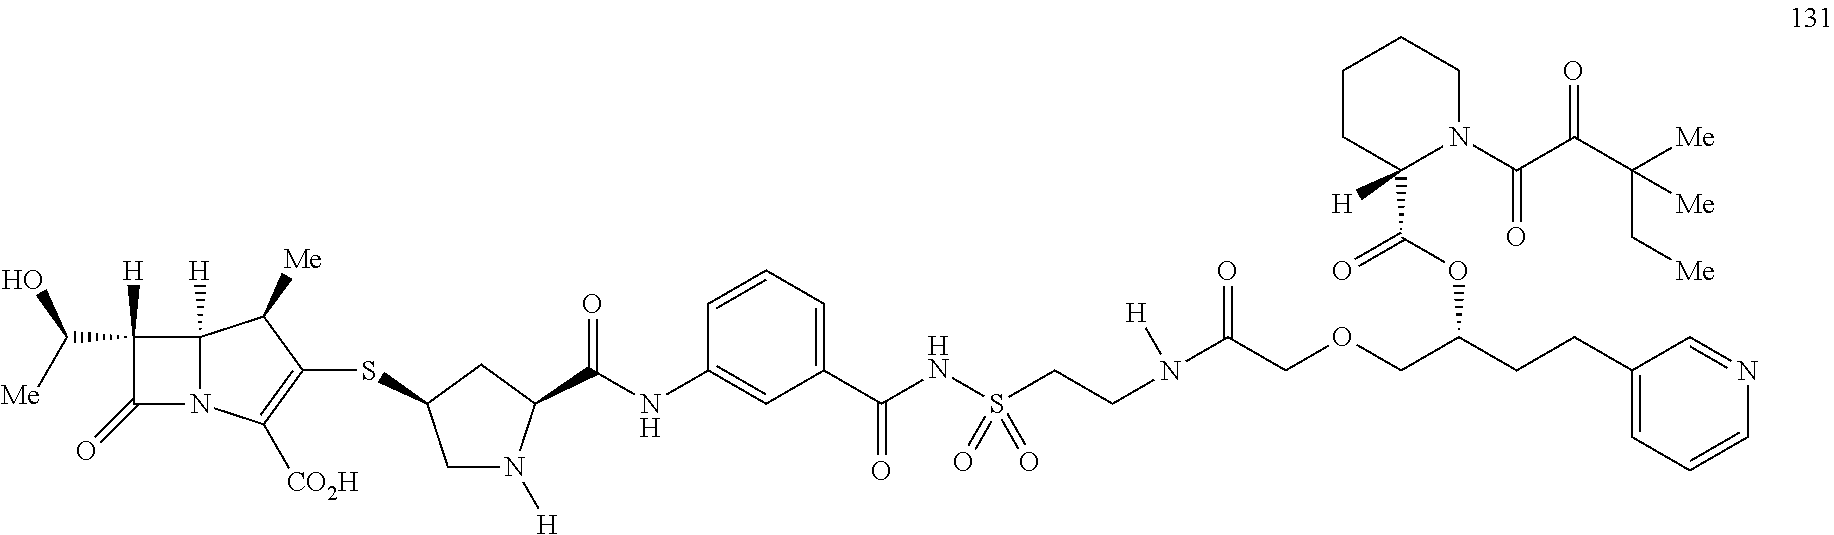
C1([H])(C([Me])O)C(=O)N2C1([H])C([Me])C(SC1CN([H])C(C(NC3=CC(C(NS(=O)(=O)CCN(C(COCC(CCC4=CC=CN=C4)OC(C4([H])N(C(C(C([Me])(C[Me])[Me])=O)=O)CCCC4)=O)=O)[H])=O)=CC=C3)=O)C1)=C2[CO2H]
